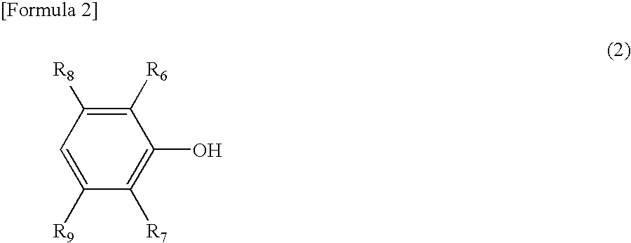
C1=C([R9])C([R7])=C(O)C([R6])=C1[R8]
